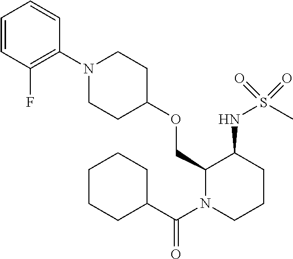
C1(COC2CCN(C3=C(F)C=CC=C3)CC2)N(C(C2CCCCC2)=O)CCCC1NS(C)(=O)=O
